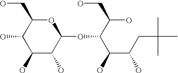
O1C(CO)C(O)C(O)C(O)C1OC(C(C(CC(C)(C)C)O)O)C(O)CO
